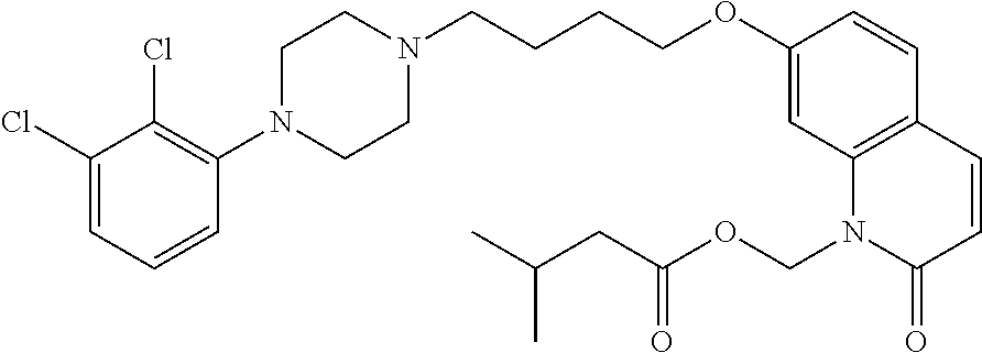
C1(Cl)=CC=CC(N2CCN(CCCCOC3=CC4=C(C=C3)C=CC(=O)N4COC(CC(C)C)=O)CC2)=C1Cl
